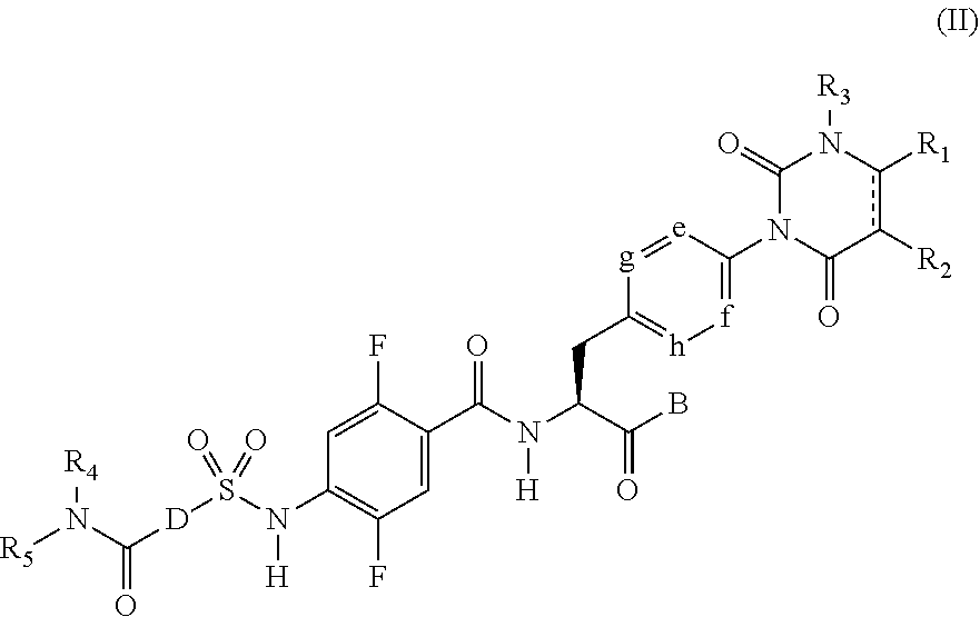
C1=C(C(N(C(C(B)=O)CC2=[h][f]=C(N3C(=O)c([R2])c([R1])N([R3])C3=O)[e]=[g]2)[H])=O)C(F)=CC(N(S([D]C(N([R5])[R4])=O)(=O)=O)[H])=C1F
